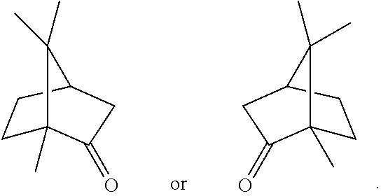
C1C2(C)C(=O)CC(C1)C2(C)C.C1C2(C)C(=O)CC(C1)C2(C)C
